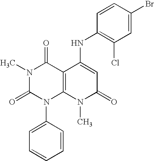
N1(C)C(=O)N(C2=CC=CC=C2)C2=C(C1=O)C(NC1=C(Cl)C=C(Br)C=C1)=CC(=O)N2C
